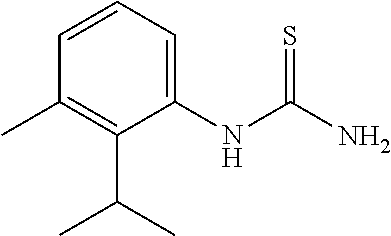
C1=CC=C(NC(N)=S)C(C(C)C)=C1C
